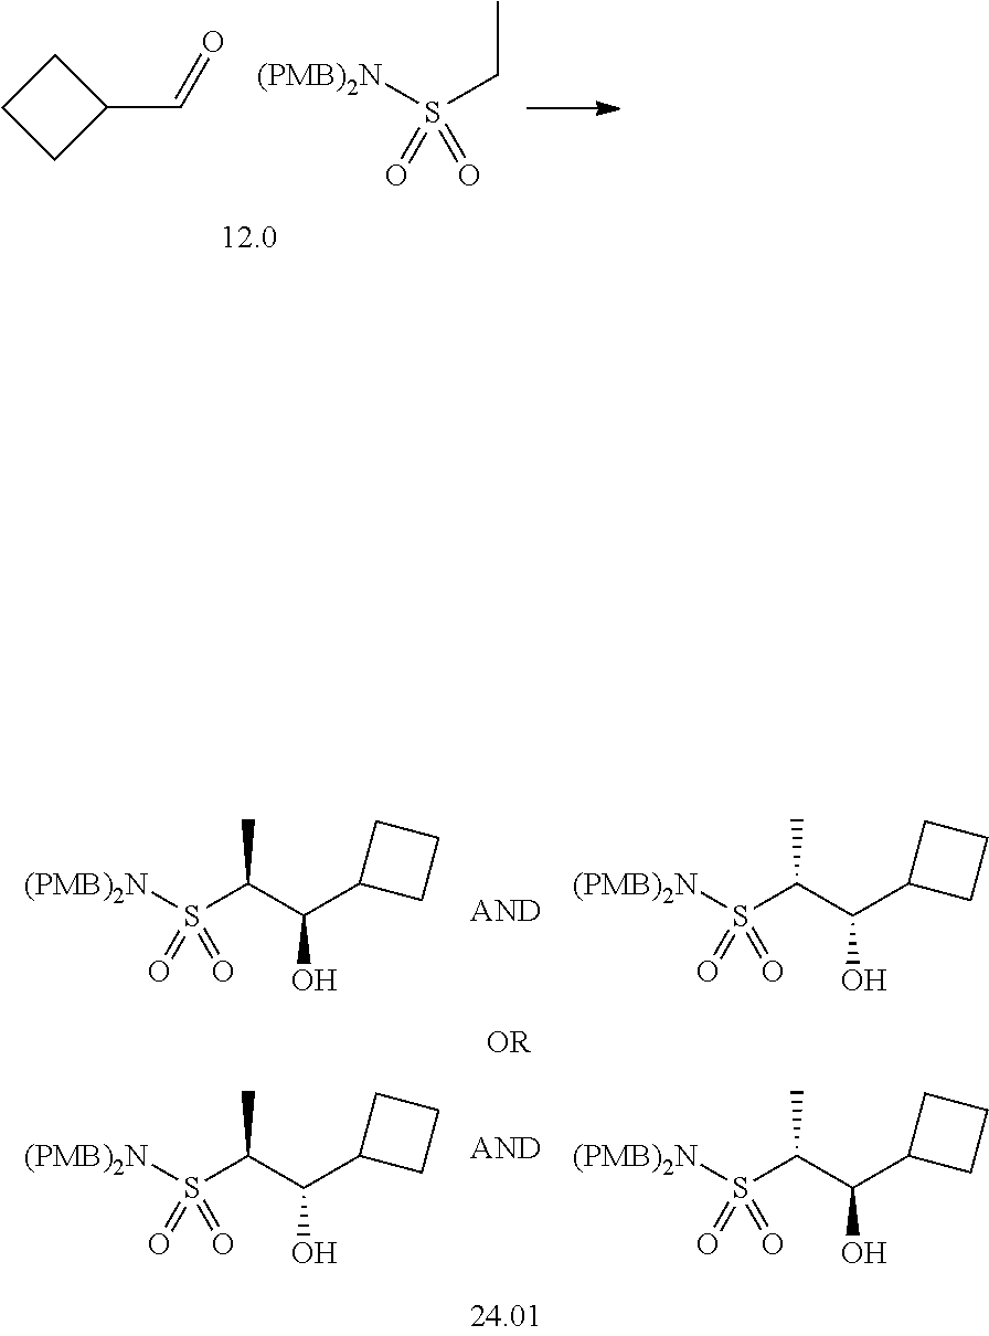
C1CCC1C=O.[(PMB)2N]S(CC)(=O)=O.[(PMB)2N]S(C(C(C1CCC1)O)C)(=O)=O.[(PMB)2N]S(C(C(C1CCC1)O)C)(=O)=O.[(PMB)2N]S(C(C(C1CCC1)O)C)(=O)=O.[(PMB)2N]S(C(C(C1CCC1)O)C)(=O)=O
